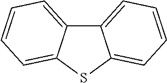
C12=CC=CC=C1SC1=CC=CC=C21
